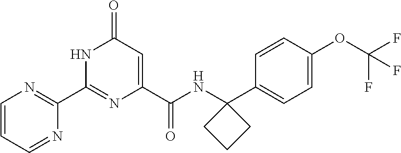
C1(=O)C=C(C(NC2(C3=CC=C(OC(F)(F)F)C=C3)CCC2)=O)N=C(C2=NC=CC=N2)N1
